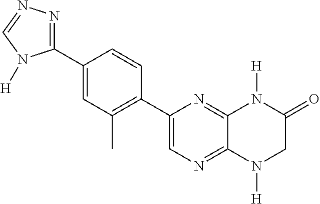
C12=NC(C3=C(C)C=C(C4=NN=CN4[H])C=C3)=CN=C1N([H])CC(=O)N2[H]
